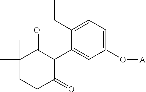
C1(C2C(=O)C(C)(C)CCC2=O)=CC(O[A])=CC=C1CC
